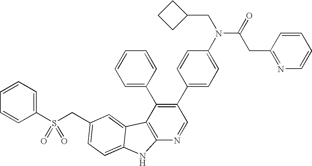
C(C1=CC=C2C(=C1)C1=C(N=CC(C3=CC=C(N(C(=O)CC4=NC=CC=C4)CC4CCC4)C=C3)=C1C1=CC=CC=C1)N2)S(C1=CC=CC=C1)(=O)=O
